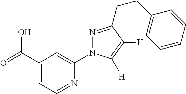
C1(C(=O)O)=CC=NC(N2N=C(CCC3=CC=CC=C3)C([H])=C2[H])=C1
